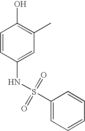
C1=CC(NS(=O)(=O)C2=CC=CC=C2)=CC(C)=C1O
